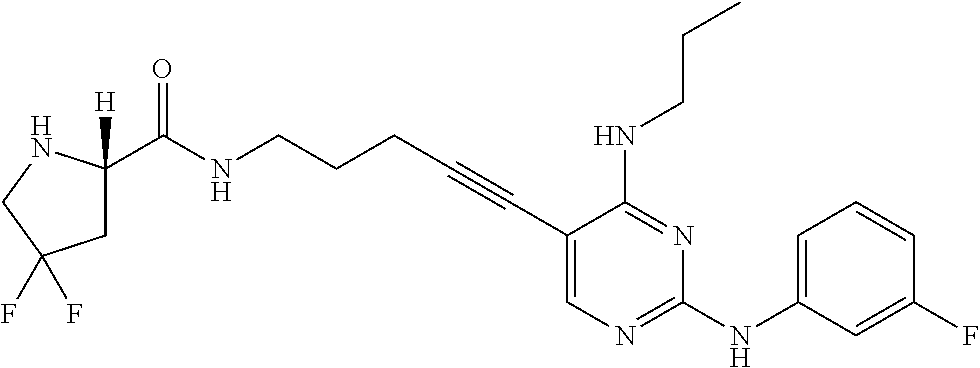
C1(C#CCCCNC(=O)C2([H])CC(F)(F)CN2)=CN=C(NC2=CC=CC(F)=C2)N=C1NCCC
